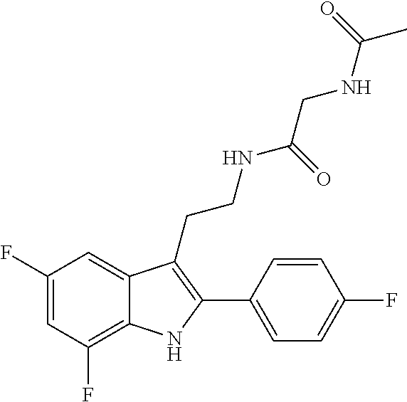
C1=C(F)C=C2C(=C1F)NC(C1=CC=C(F)C=C1)=C2CCNC(CNC(C)=O)=O
